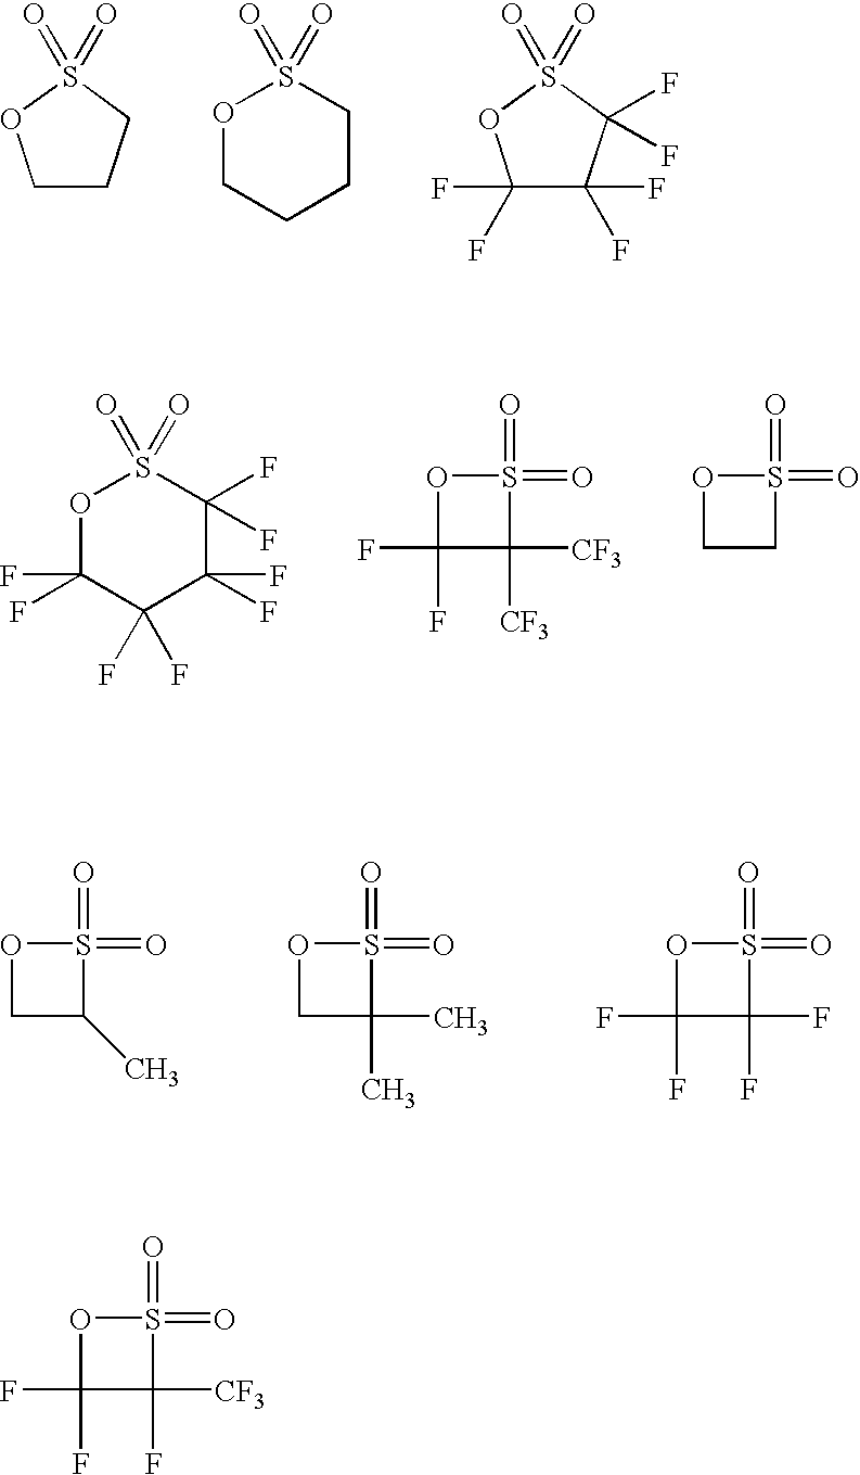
C1CCS(=O)(=O)O1.S1(=O)(=O)OCCCC1.C1(F)(F)C(F)(F)C(F)(F)S(=O)(=O)O1.S1(=O)(=O)OC(F)(F)C(F)(F)C(F)(F)C1(F)F.O1C(F)(F)C([CF3])([CF3])S1(=O)=O.O1CCS1(=O)=O.O1CC(C)S1(=O)=O.O1CC(C)(C)S1(=O)=O.O1C(F)(F)C(F)(F)S1(=O)=O.O1C(F)(F)C([CF3])(F)S1(=O)=O
